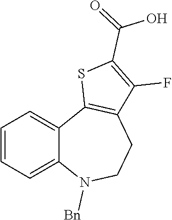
C1=CC=C2C(=C1)C1=C(CCN2[Bn])C(F)=C(C(=O)O)S1
